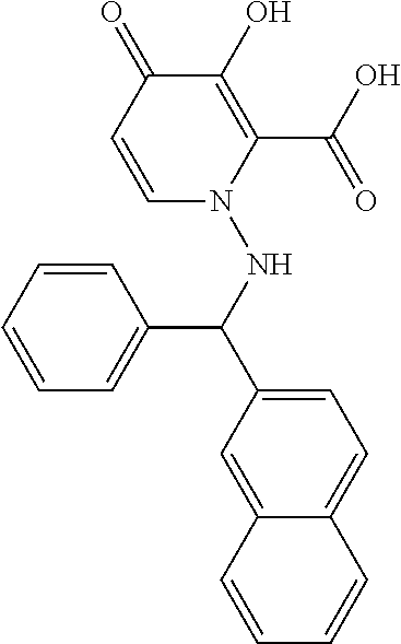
C1=CC=CC=C1C(NN1C(C(=O)O)=C(O)C(=O)C=C1)C1=CC=C2C(=C1)C=CC=C2
